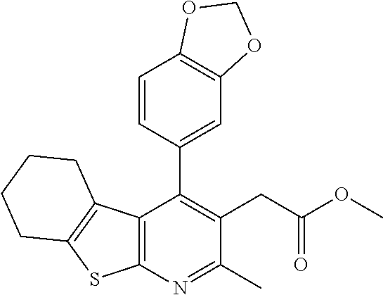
C12=C(N=C(C)C(CC(OC)=O)=C1C1=CC3=C(C=C1)OCO3)SC1=C2CCCC1
